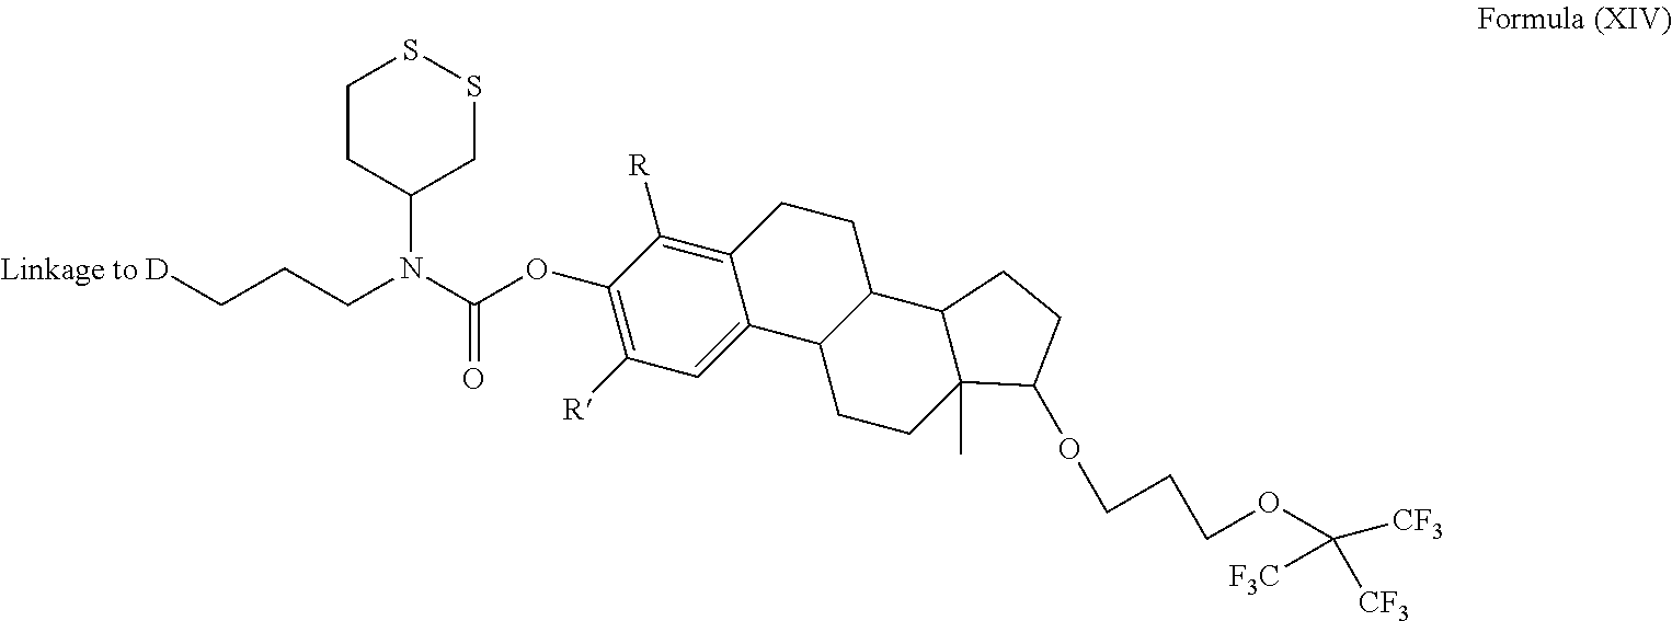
C1CC(N(CCC[Linkage to D])C(=O)OC2=C([R])C=C3C(=C2[R])CCC2C3CCC3(C)C2CCC3OCCCOC([CF3])([F3C])[CF3])CSS1
